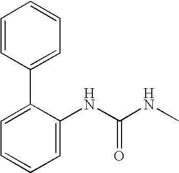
N(C(NC)=O)C1=CC=CC=C1C1=CC=CC=C1
